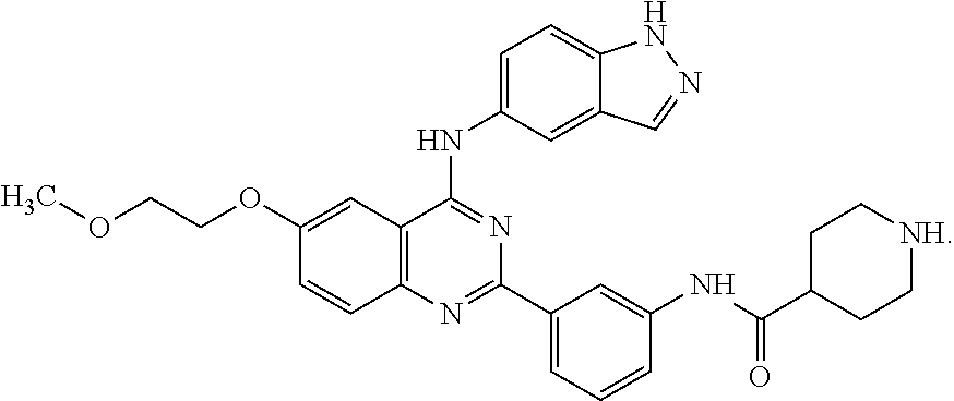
C12=C(N=C(C3=CC=CC(NC(C4CC[NH]CC4)=O)=C3)N=C1NC1=CC=C3C(=C1)C=NN3)C=CC(OCCOC)=C2
